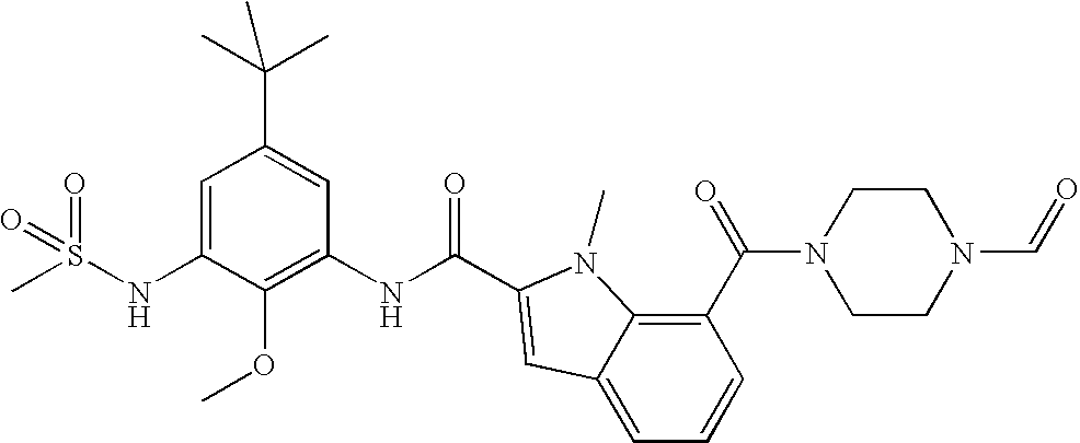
C1=C(NS(C)(=O)=O)C(OC)=C(NC(=O)C2=CC3=CC=CC(C(=O)N4CCN(C=O)CC4)=C3N2C)C=C1C(C)(C)C
